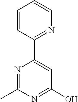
N1=C(C)N=C(O)C=C1C1=NC=CC=C1
